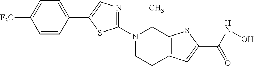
N1(C2=NC=C(C3=CC=C([F3C])C=C3)S2)CCC2=C(C1C)SC(C(NO)=O)=C2
